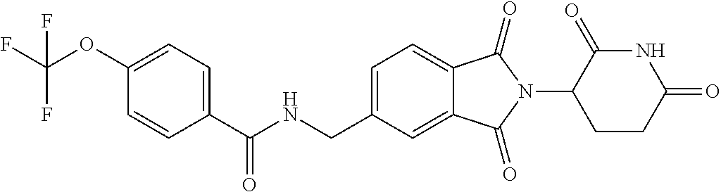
C1=C(CNC(C2=CC=C(OC(F)(F)F)C=C2)=O)C=C2C(=C1)C(=O)N(C1CCC(=O)NC1=O)C2=O
